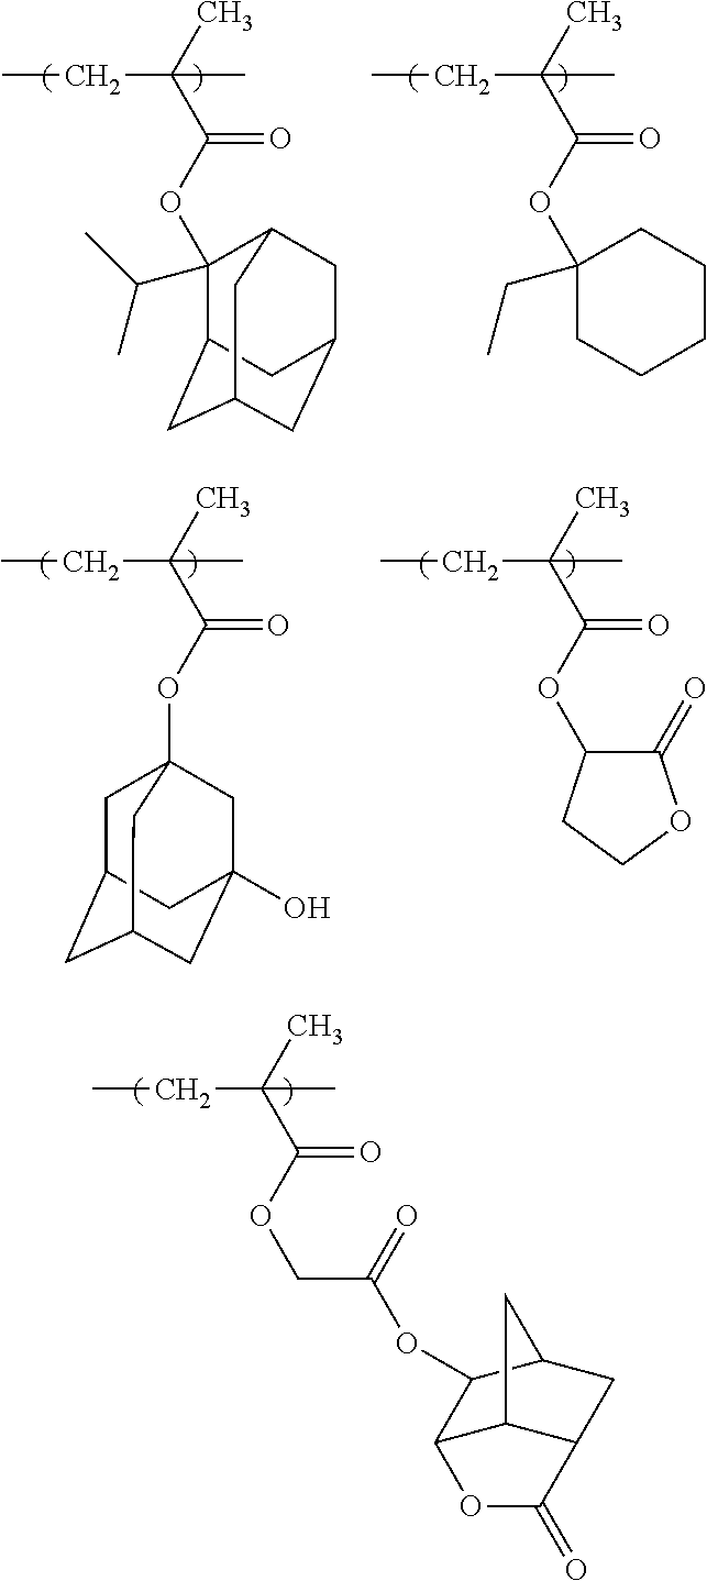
CCC(C(OC1(C(C)C)C2CC3CC(CC1C3)C2)=O)(C)C.CCC(C(OC1(CC)CCCCC1)=O)(C)C.CCC(C(OC12CC3CC(CC(O)(C1)C3)C2)=O)(C)C.CCC(C(OC1C(=O)OCC1)=O)(C)C.CCC(C(OCC(OC1C2C3C(CC1C3)C(=O)O2)=O)=O)(C)C
